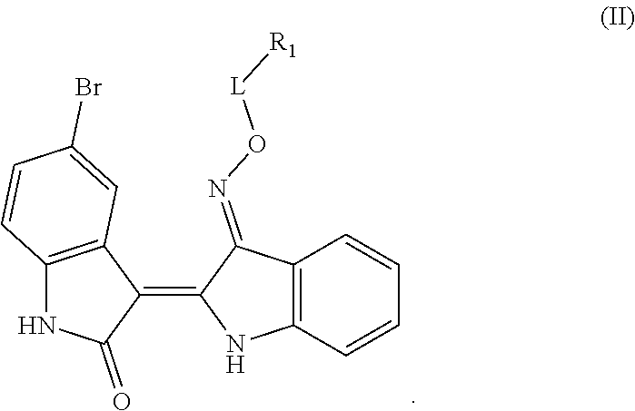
C12=C(C=CC=C1)NC(=C1C3=C(NC1=O)C=CC(Br)=C3)C2=NO[L][R1]
